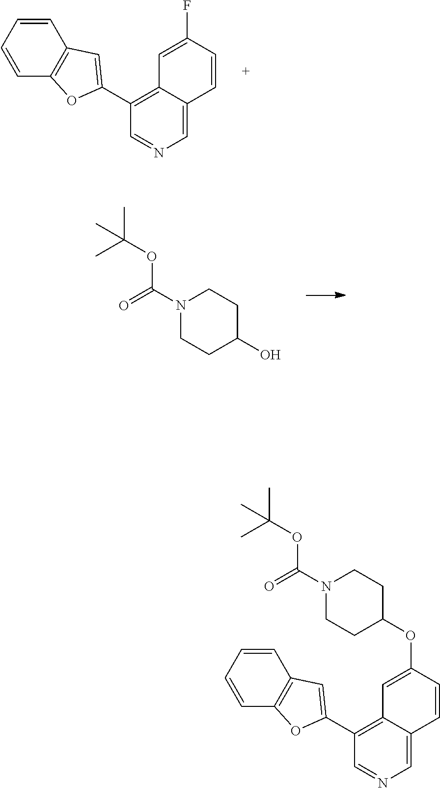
C1(C2=CC3=C(C=CC=C3)O2)=C2C(=CN=C1)C=CC(F)=C2.N1(C(OC(C)(C)C)=O)CCC(O)CC1.C1(C2=CC3=C(C=CC=C3)O2)=C2C(=CN=C1)C=CC(OC1CCN(C(OC(C)(C)C)=O)CC1)=C2
